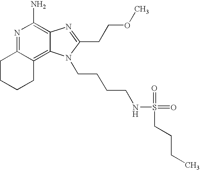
N1=C2C(=C3C(=C1N)N=C(CCOC)N3CCCCNS(=O)(CCCC)=O)CCCC2
